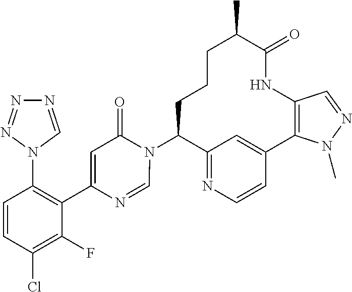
C12=NC=CC(=C1)C1=C(NC(=O)C(C)CCCC2N2C(=O)C=C(C3=C(N4C=NN=N4)C=CC(Cl)=C3F)N=C2)C=NN1C
